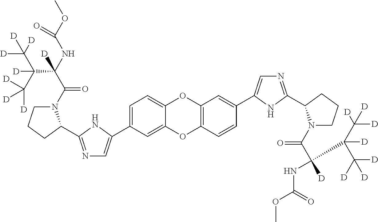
C1(C2=CN=C(C3N(C(=O)C(C(C([D])([D])[D])(C([D])([D])[D])[D])(NC(OC)=O)[D])CCC3)N2)=CC=C2OC3=C(C=CC(C4=CN=C(C5N(C(=O)C(C([D])(C([D])([D])[D])C([D])([D])[D])([D])NC(OC)=O)CCC5)N4)=C3)OC2=C1
